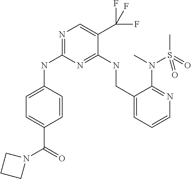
C1=C(C(N2CCC2)=O)C=CC(NC2=NC=C(C(F)(F)F)C(NCC3=CC=CN=C3N(C)S(C)(=O)=O)=N2)=C1
